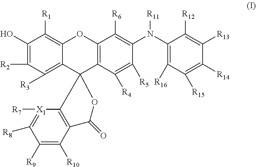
C1(O)=C([R2])C([R3])=C2C(=C1[R1])OC1=C(C([R4])=C([R5])C(N(C3=C([R16])C([R15])=C([R14])C([R13])=C3[R12])[R11])=C1[R6])C21C2=C(C([R10])=C([R9])C([R8])=[X1]2[R7])C(=O)O1
